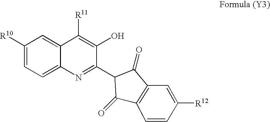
C1([R10])=CC=C2C(=C1)C([R11])=C(O)C(C1C(=O)C3=C(C1=O)C=C([R12])C=C3)=N2
